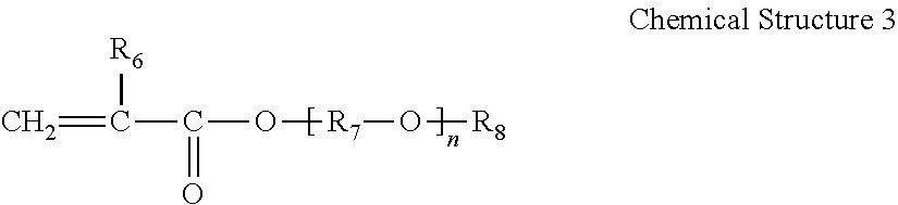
C=C([R6])C(=O)O[R7]O[R8]
